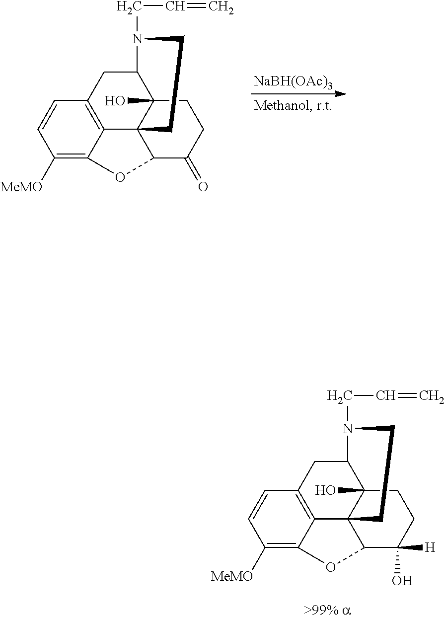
C1([MeMO])=C2C3=C(C=C1)CC1C4(O)C3(C(C(O)([H])CC4)O2)CCN1CC=C.C1([MeMO])=C2C3=C(C=C1)CC1C4(O)C3(C(C(=O)CC4)O2)CCN1CC=C.[NaBH(OAc)3]
